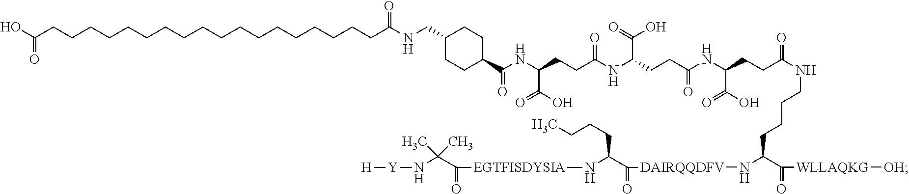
C(NC(CCC(NC(CCC(NC(CCC(=O)NCCCCC(C(=O)[WLLAQKG][OH])N[DAIRQQDFV]C(C(N[EGTFISDYSIA]C(C(N[Y][H])(C)C)=O)CCCC)=O)C(=O)O)=O)C(O)=O)=O)C(=O)O)(=O)C1CCC(CNC(CCCCCCCCCCCCCCCCCCC(O)=O)=O)CC1
